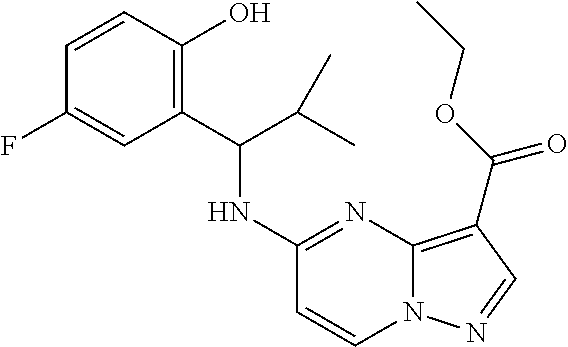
C1=CC(O)=C(C(NC2=NC3=C(C(OCC)=O)C=NN3C=C2)C(C)C)C=C1F
